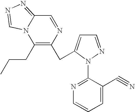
C1=NC(CC2=CC=NN2C2=NC=CC=C2C#N)=C(CCC)N2C1=NN=C2
